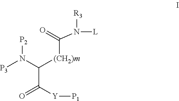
[P3]N(C(C(=O)[Y][P1])[(CH2)m]C(=O)N([L])[R3])[P2]
